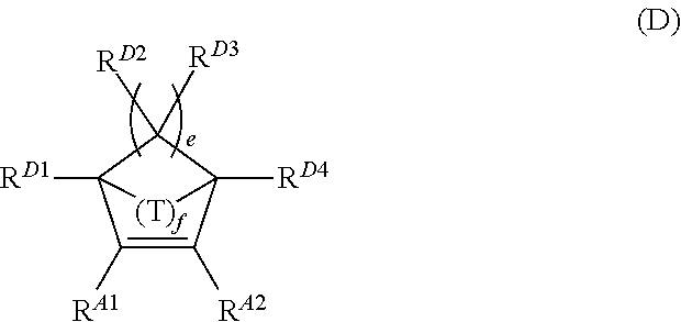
C1([RA1])=C([RA2])C2([RD4])C([RD3])([RD2])C1([RD1])[(T)f]2
